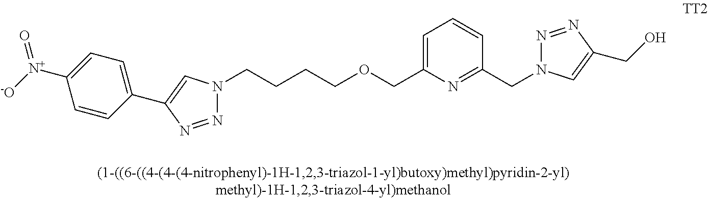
C1=C([N+]([-O])=O)C=CC(C2=CN(CCCCOCC3=CC=CC(CN4N=NC(CO)=C4)=N3)N=N2)=C1
